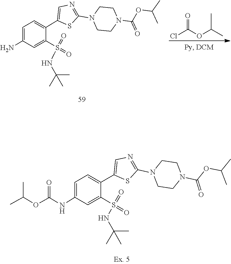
N1(C2=NC=C(C3=CC=C(N)C=C3S(=O)(NC(C)(C)C)=O)S2)CCN(C(=O)OC(C)C)CC1.O=C(Cl)OC(C)C.N1(C2=NC=C(C3=CC=C(NC(OC(C)C)=O)C=C3S(=O)(NC(C)(C)C)=O)S2)CCN(C(OC(C)C)=O)CC1
